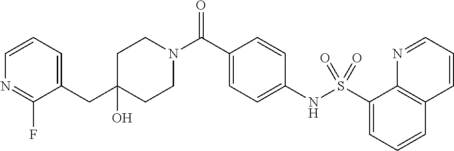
C1(O)(CC2=CC=CN=C2F)CCN(C(C2=CC=C(NS(C3=CC=CC4=C3N=CC=C4)(=O)=O)C=C2)=O)CC1
